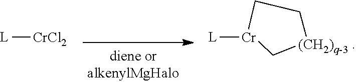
[L][Cr]1CC[(CH2)q-3]C1.[L][CrCl2]
